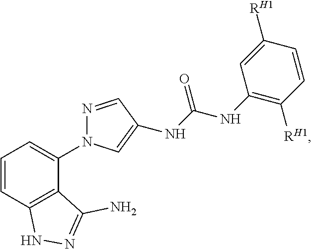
C1=CC2=C(C(N3N=CC(NC(=O)NC4=C([RH1])C=CC([RH1])=C4)=C3)=C1)C(N)=NN2
